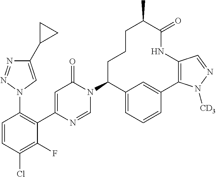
C1(N2C=NC(C3=C(N4C=C(C5CC5)N=N4)C=CC(Cl)=C3F)=CC2=O)C2=CC=CC(=C2)C2=C(NC(=O)C(C)CCC1)C=NN2[CD3]
